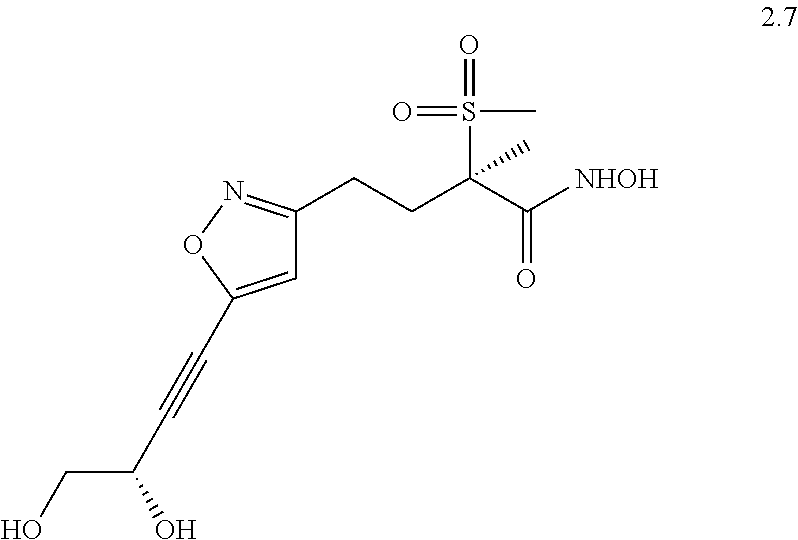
C1=C(C#CC(CO)O)ON=C1CCC(C([NHOH])=O)(C)S(C)(=O)=O
